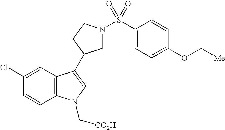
C1=CC2=C(C=C1Cl)C(C1CN(S(C3=CC=C(OC[Me])C=C3)(=O)=O)CC1)=CN2C[CO2H]
